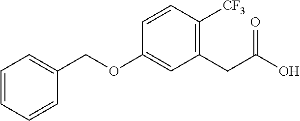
C1(CC(O)=O)=C([CF3])C=CC(OCC2=CC=CC=C2)=C1
